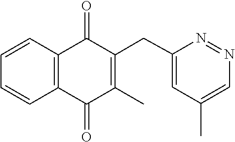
C1=CC2=C(C=C1)C(=O)C(CC1=CC(C)=CN=N1)=C(C)C2=O
